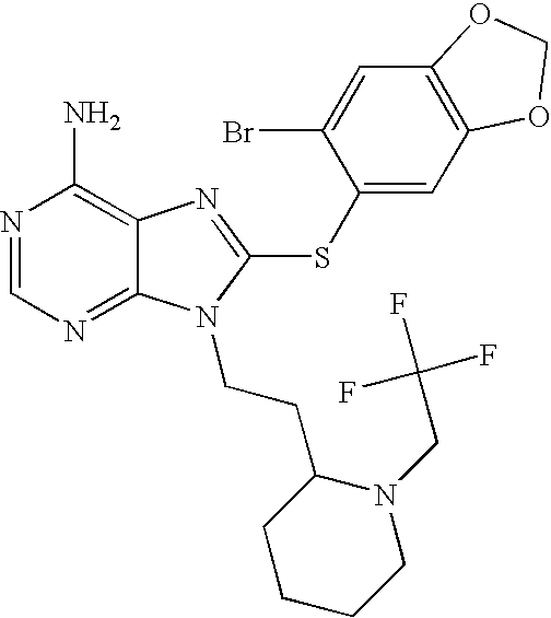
N1=CN=C2C(=C1N)N=C(SC1=CC3=C(C=C1Br)OCO3)N2CCC1CCCCN1CC(F)(F)F
